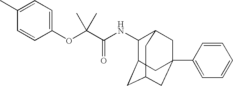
C1(OC(C(NC2C3CC4CC(C5=CC=CC=C5)(CC2C4)C3)=O)(C)C)=CC=C(C)C=C1
